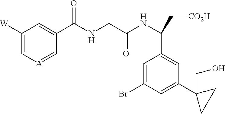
C1([W])=C[A]=CC(C(NCC(NC(C[CO2H])C2=CC(C3(CO)CC3)=CC(Br)=C2)=O)=O)=C1
